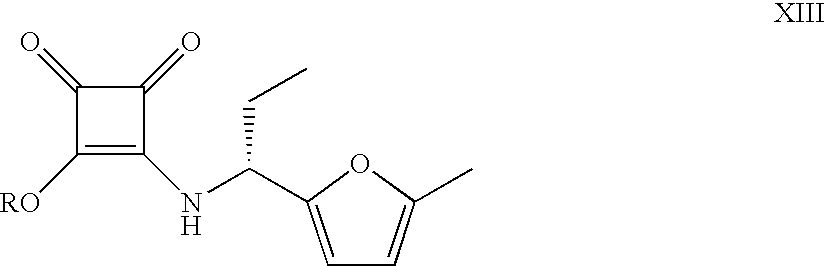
C1(=O)C([RO])=C(NC(CC)C2=CC=C(C)O2)C1=O
